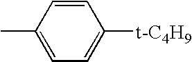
C1(C)=CC=C([t-C4H9])C=C1
